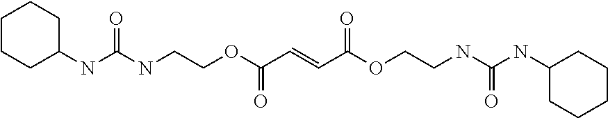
C1C(NC(NCCOC(C=CC(OCCNC(NC2CCCCC2)=O)=O)=O)=O)CCCC1
